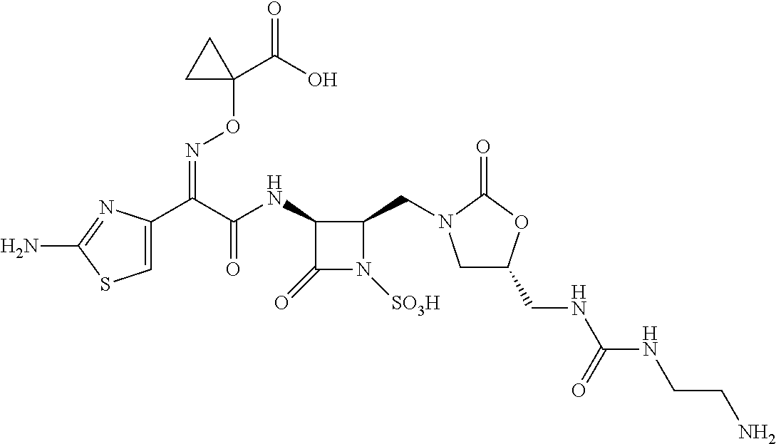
C1=C(C(C(NC2C(=O)N([SO3H])C2CN2CC(CNC(NCCN)=O)OC2=O)=O)=NOC2(C(=O)O)CC2)N=C(N)S1
